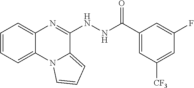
C1=CC=C2C(=C1)N=C(NNC(C1=CC([CF3])=CC(F)=C1)=O)C1=CC=CN21
